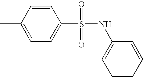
C1(C)=CC=C(S(=O)(=O)NC2=CC=CC=C2)C=C1
